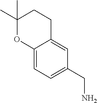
C1(C)(C)OC2=CC=C(CN)C=C2CC1
